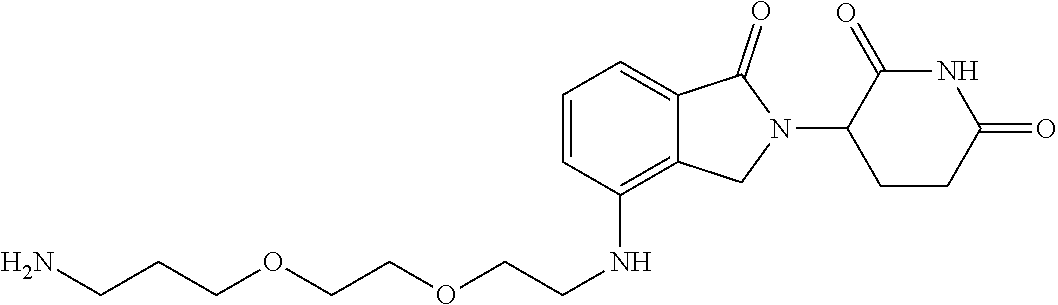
C1=C2C(=C(NCCOCCOCCCN)C=C1)CN(C1CCC(=O)NC1=O)C2=O
